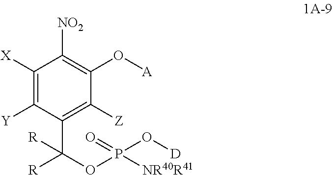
C1([X])=C([Y])C(C([R])([R])OP(O[D])([NR40R41])=O)=C([Z])C(O[A])=C1[NO2]
